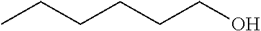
CCCCCCO
